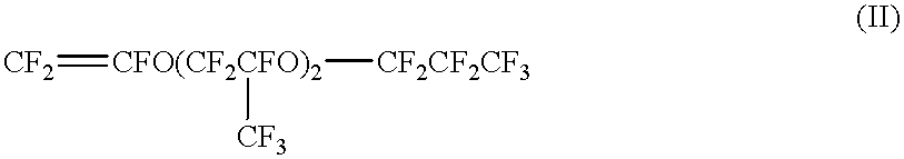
[CFO(CF2CFO)2]([CF2CF2CF3])([CF3])=[CF2]
